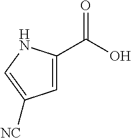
C1(C(O)=O)=CC([NC])=CN1
